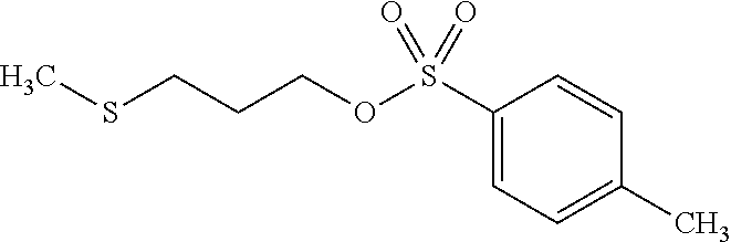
CSCCCOS(C1=CC=C(C)C=C1)(=O)=O
